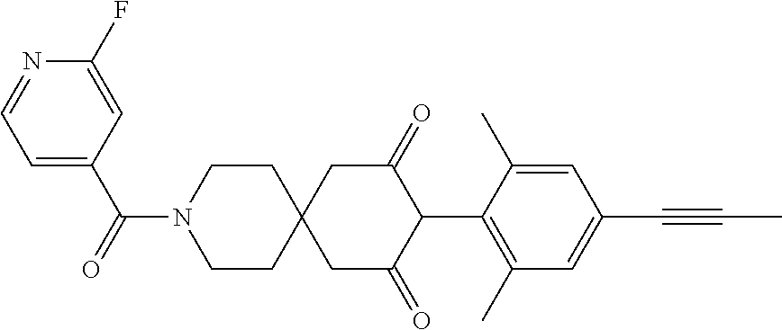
C1CN(C(=O)C2=CC=NC(F)=C2)CCC12CC(=O)C(C1=C(C)C=C(C#CC)C=C1C)C(=O)C2
